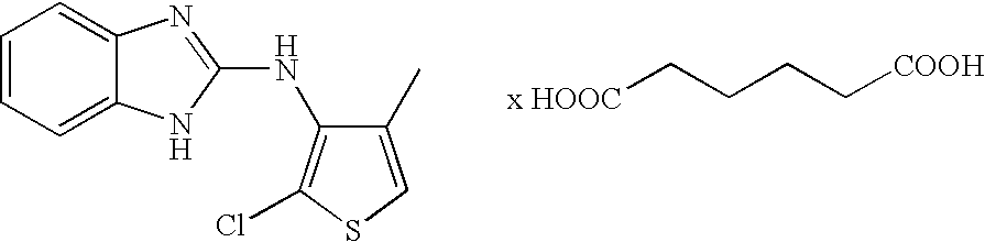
C1=CC=C2C(=C1)N=C(NC1=C(Cl)SC=C1C)N2.[x HOOC]CCCC[COOH]
